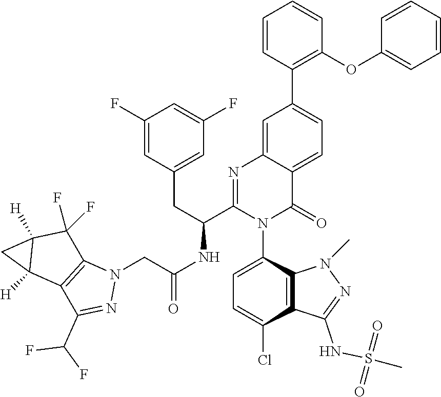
C1=CC(C2=CC=C3C(=C2)N=C(C(CC2=CC(F)=CC(F)=C2)NC(=O)CN2C4=C(C(C(F)F)=N2)C2([H])C([H])(C4(F)F)C2)N(C2=CC=C(Cl)C4=C2N(C)N=C4NS(C)(=O)=O)C3=O)=C(OC2=CC=CC=C2)C=C1
